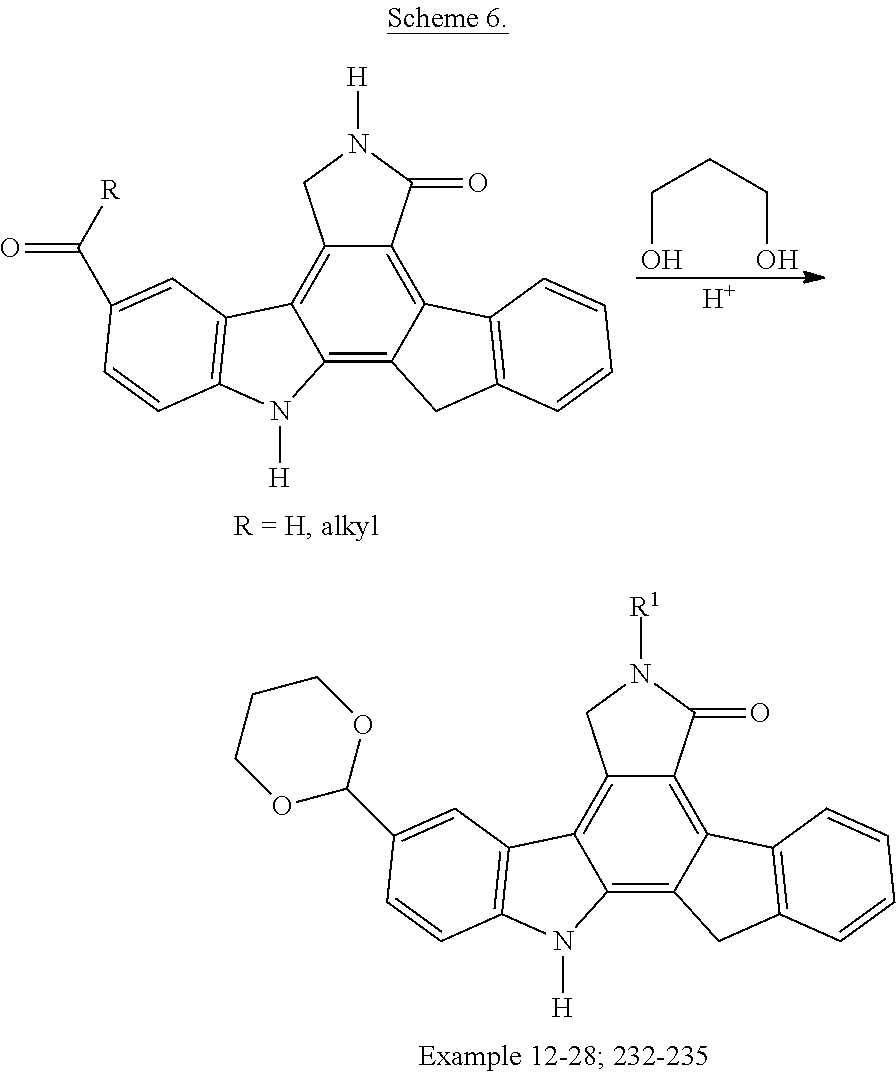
C12=C3C(=C4C(=C1C1=C(N2[H])C=CC(C(=O)[R])=C1)CN([H])C4=O)C1=C(C3)C=CC=C1.C(O)CCO.[H].C12=C3C(=C4C(=C1C1=C(N2[H])C=CC(C2OCCCO2)=C1)CN([R1])C4=O)C1=C(C3)C=CC=C1
